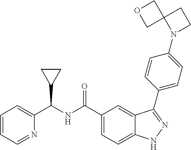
C1=CC=NC(C(NC(C2=CC=C3C(=C2)C(C2=CC=C(N4CCC45COC5)C=C2)=NN3)=O)C2CC2)=C1
